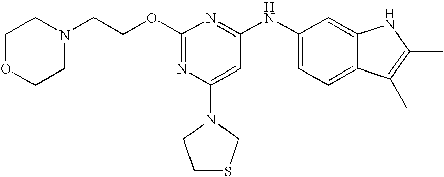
C1(OCCN2CCOCC2)=NC(N2CCSC2)=CC(NC2=CC=C3C(=C2)NC(C)=C3C)=N1
